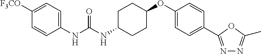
C1([F3CO])=CC=C(NC(NC2CCC(OC3=CC=C(C4=NN=C(C)O4)C=C3)CC2)=O)C=C1
